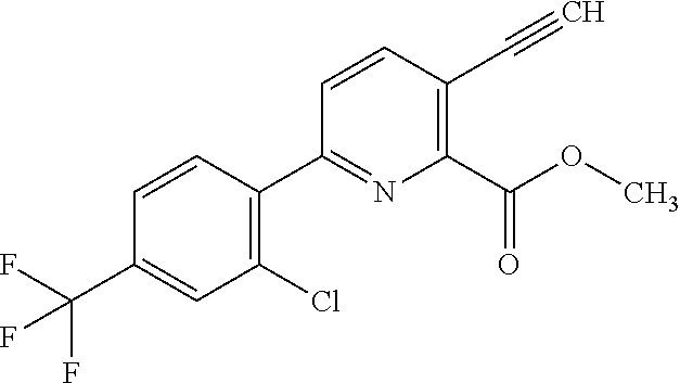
C1(Cl)=C(C2=NC(C(OC)=O)=C(C#C)C=C2)C=CC(C(F)(F)F)=C1
